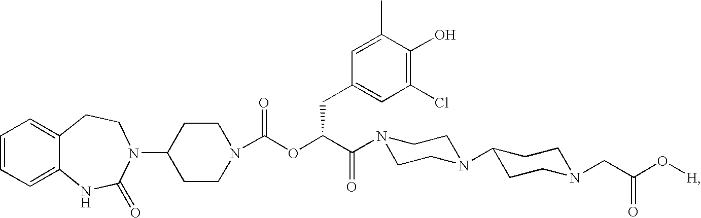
C1=CC=C2C(=C1)CCN(C1CCN(C(OC(C(=O)N3CCN(C4CCN(CC(O[H])=O)CC4)CC3)CC3=CC(Cl)=C(O)C(C)=C3)=O)CC1)C(=O)N2
